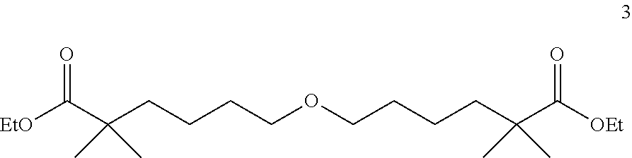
[EtO]C(C(CCCCOCCCCC(C([OEt])=O)(C)C)(C)C)=O
